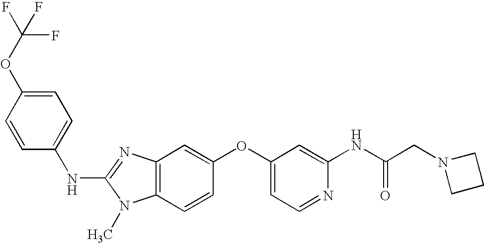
C1=C(OC(F)(F)F)C=CC(NC2=NC3=C(N2C)C=CC(OC2=CC=NC(NC(CN4CCC4)=O)=C2)=C3)=C1
